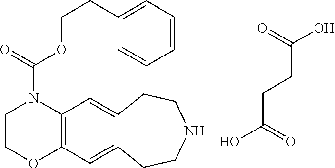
C12=C(C=C3C(=C1)CCNCC3)OCCN2C(OCCC1=CC=CC=C1)=O.C(C(O)=O)CC(=O)O
